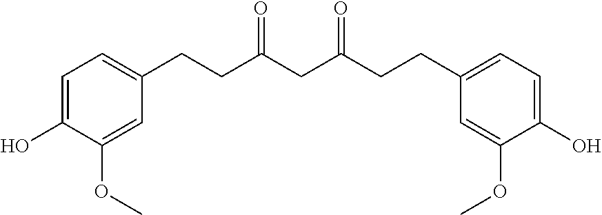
C1=C(O)C(OC)=CC(CCC(CC(CCC2=CC=C(O)C(OC)=C2)=O)=O)=C1
